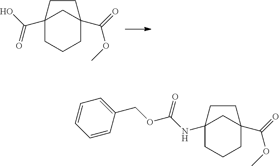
C12(C(=O)O)CCCC(C(OC)=O)(C1)CC2.C12(NC(=O)OCC3=CC=CC=C3)CCCC(C(OC)=O)(C1)CC2
